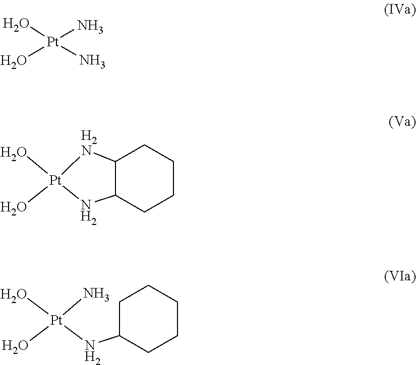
[Pt](N)(N)(O)O.[Pt]1(O)(O)[H2N]C2C(N1)CCCC2.[Pt](N)(NC1CCCCC1)(O)O
